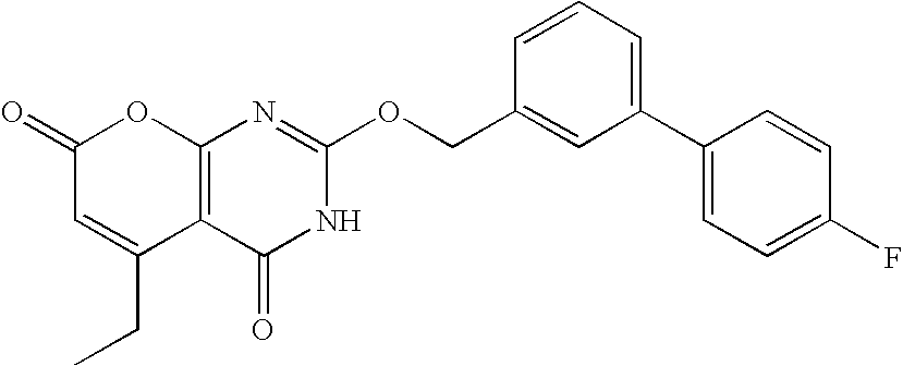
C12=C(C(=O)NC(OCC3=CC(C4=CC=C(F)C=C4)=CC=C3)=N1)C(CC)=CC(=O)O2
